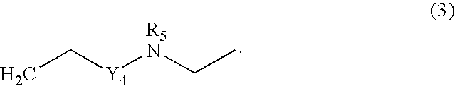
CC[Y4][R5N]CC
